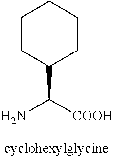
C1CC(C(N)[COOH])CCC1
